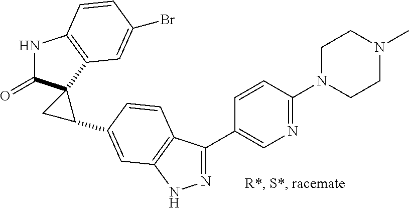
N1C(=O)C2(C3=C1C=CC(Br)=C3)CC2C1=CC2=C(C(C3=CN=C(N4CCN(C)CC4)C=C3)=NN2)C=C1
